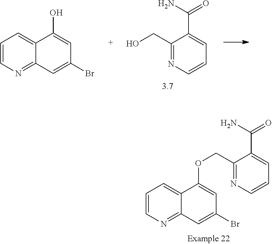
C(C1=NC=CC=C1C(N)=O)OC1=CC(Br)=CC2=NC=CC=C12.C1=CN=C2C(=C1)C(O)=CC(Br)=C2.C(C1=NC=CC=C1C(N)=O)O
